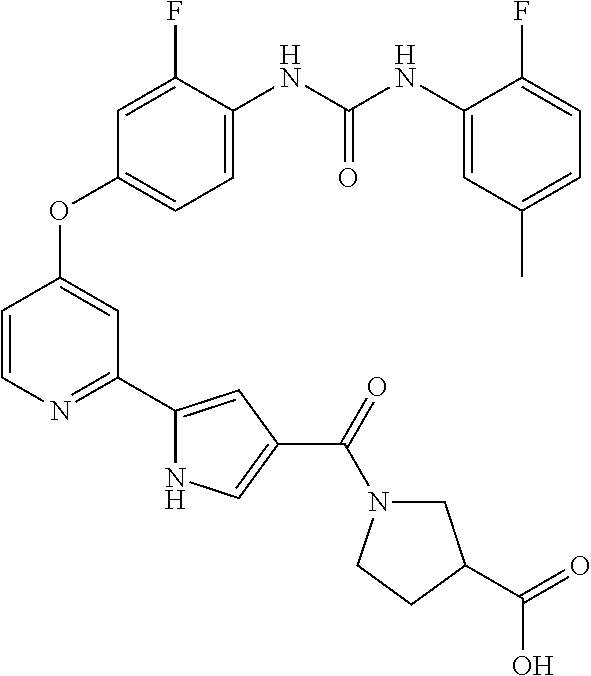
C1=CN=C(C2=CC(C(=O)N3CC(C(O)=O)CC3)=CN2)C=C1OC1=CC=C(NC(NC2=CC(C)=CC=C2F)=O)C(F)=C1
